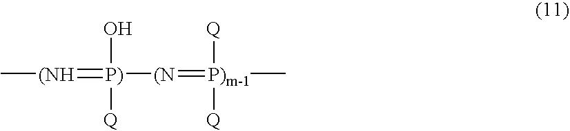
C[(NH]=[P)]([(N]=[P)m-1](C)([Q])[Q])([Q])O
